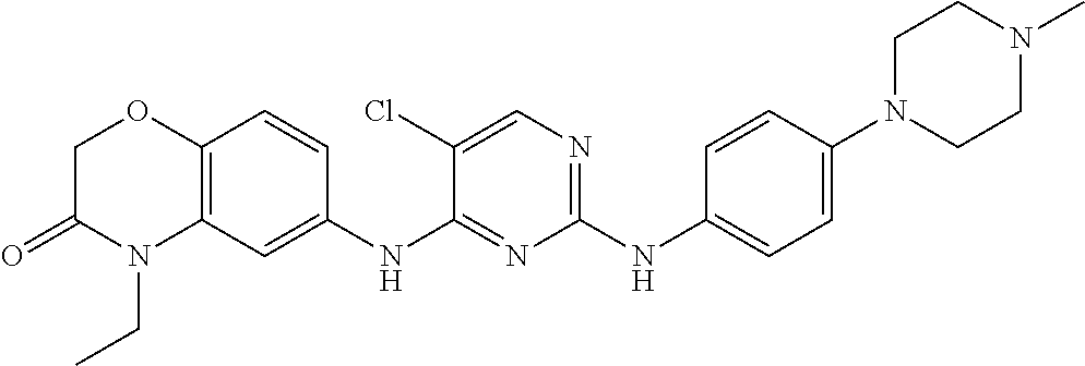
C1(NC2=CC=C(N3CCN(C)CC3)C=C2)=NC=C(Cl)C(NC2=CC3=C(C=C2)OCC(=O)N3CC)=N1
